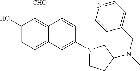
C1(O)=CC=C2C(=C1[CHO])C=CC(N1CCC(N(C)CC3=CC=NC=C3)C1)=C2
